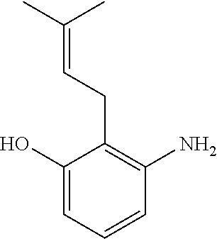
C1(O)=CC=CC(N)=C1CC=C(C)C
